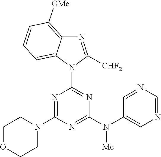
N1=C(N2CCOCC2)N=C(N(C2=CN=CN=C2)[Me])N=C1N1C([CHF2])=NC2=C([OMe])C=CC=C12
